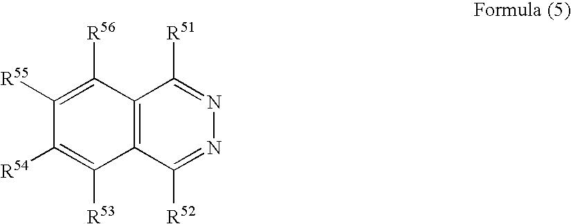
C1([R55])=C([R56])C2=C(C([R53])=C1[R54])C([R52])=NN=C2[R51]
